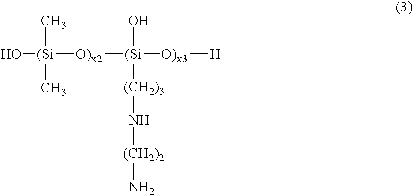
O[(Si](C)(C)[O)x2][(Si](O)([(CH2)3]N[(CH2)2]N)[O)x3][H]
